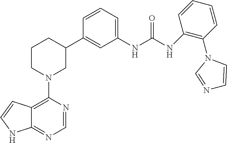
C12=C(N3CC(C4=CC(NC(NC5=C(N6C=NC=C6)C=CC=C5)=O)=CC=C4)CCC3)N=CN=C1NC=C2
